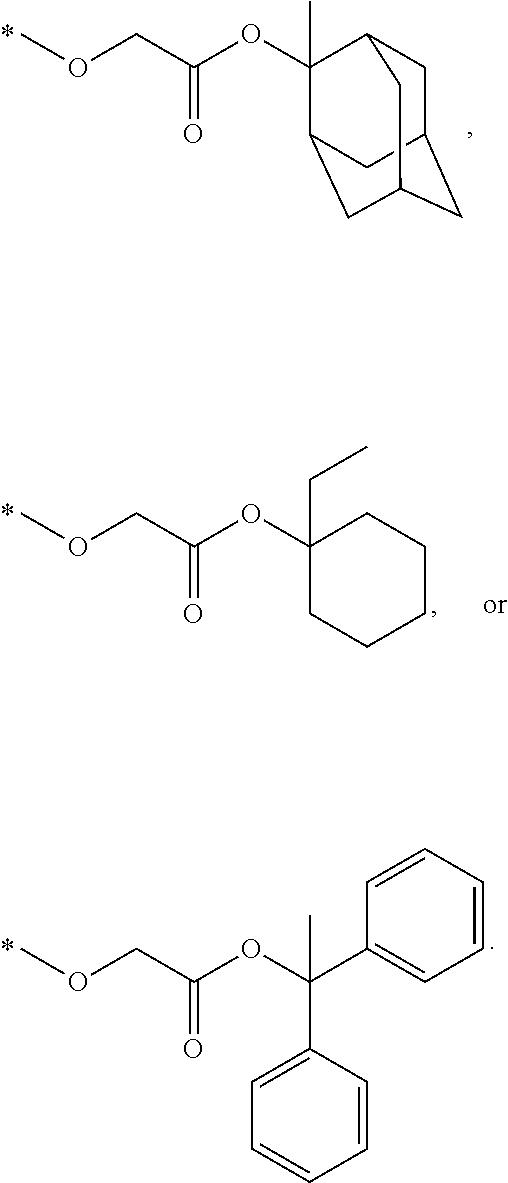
COCC(OC1(C)C2CC3CC(CC1C3)C2)=O.COCC(OC1(CC)CCCCC1)=O.COCC(OC(C1=CC=CC=C1)(C1=CC=CC=C1)C)=O
